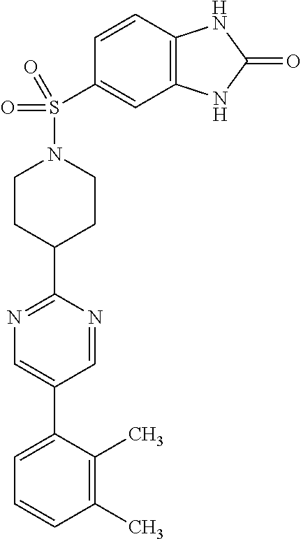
C1(C)=C(C)C(C2=CN=C(C3CCN(S(C4=CC5=C(C=C4)NC(=O)N5)(=O)=O)CC3)N=C2)=CC=C1
